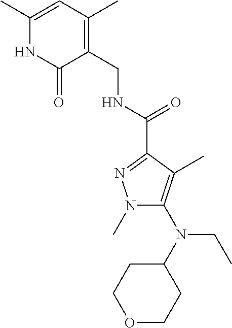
C1(CNC(C2=NN(C)C(N(CC)C3CCOCC3)=C2C)=O)=C(C)C=C(C)NC1=O
